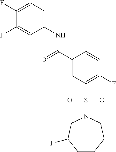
C1(F)=CC=C(NC(C2=CC(S(N3CC(F)CCCC3)(=O)=O)=C(F)C=C2)=O)C=C1F
